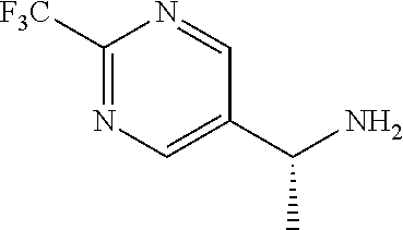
C1([F3C])=NC=C(C(N)C)C=N1
